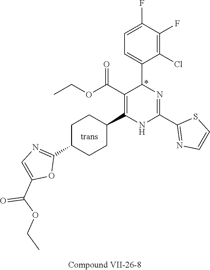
C1(F)=C(Cl)C(C2N=C(C3=NC=CS3)NC(C3CCC(C4=NC=C(C(OCC)=O)O4)CC3)=C2C(OCC)=O)=CC=C1F
